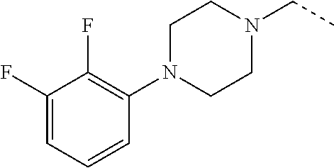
C1(N2CCN(CC)CC2)=C(F)C(F)=CC=C1
